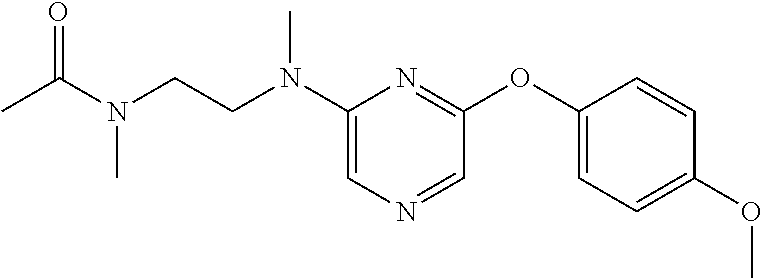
C1=NC=C(N(CCN(C(C)=O)C)C)N=C1OC1=CC=C(OC)C=C1
